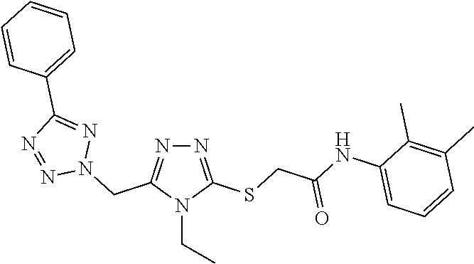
N1=C(SCC(NC2=CC=CC(C)=C2C)=O)N(CC)C(CN2N=C(C3=CC=CC=C3)N=N2)=N1
